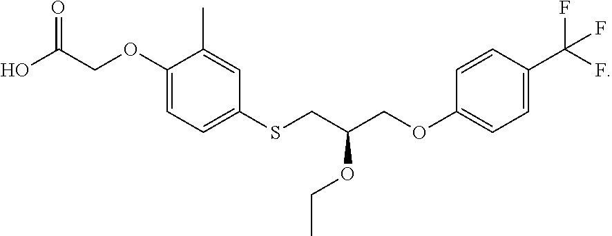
O=C(O)COC1=CC=C(SCC(COC2=CC=C(C(F)(F)F)C=C2)OCC)C=C1C
